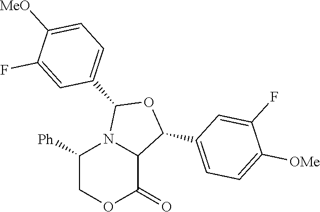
C1([Ph])COC(=O)C2N1C(C1=CC=C([MeO])C(F)=C1)OC2C1=CC=C([OMe])C(F)=C1
